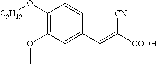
C1(O[C9H19])=C(OC)C=C(C=C([COOH])[CN])C=C1
